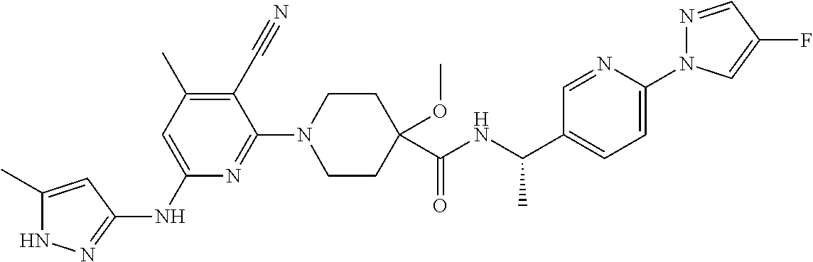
N1C(C)=CC(NC2=CC(C)=C(C#N)C(N3CCC(C(NC(C4=CC=C(N5N=CC(F)=C5)N=C4)C)=O)(OC)CC3)=N2)=N1
